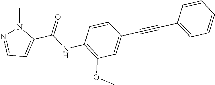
C1=CC(C#CC2=CC=CC=C2)=CC(OC)=C1NC(C1=CC=NN1C)=O
